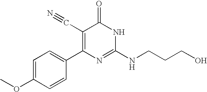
C1=CC(C2=C(C#N)C(=O)NC(NCCCO)=N2)=CC=C1OC
